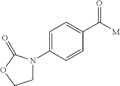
C1N(C2=CC=C(C(=O)[M])C=C2)C(=O)OC1
